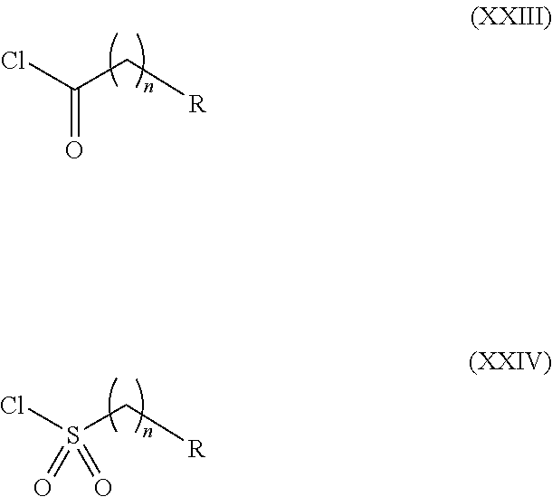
C(C[R])(Cl)=O.S(C[R])(Cl)(=O)=O
